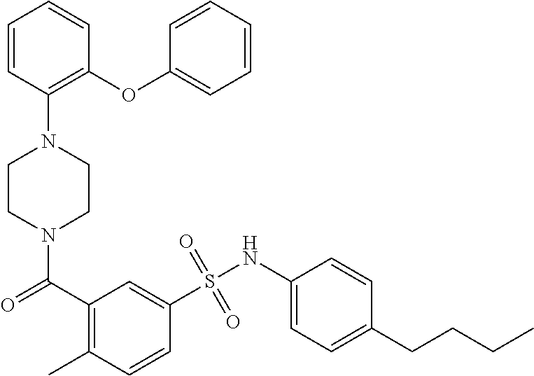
N1(C(C2=C(C)C=CC(S(NC3=CC=C(CCCC)C=C3)(=O)=O)=C2)=O)CCN(C2=C(OC3=CC=CC=C3)C=CC=C2)CC1
